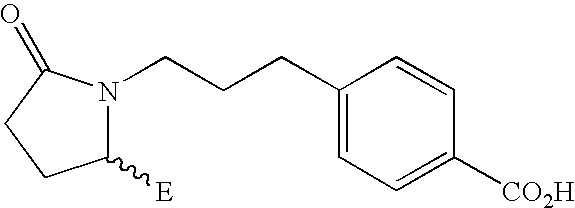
N1(CCCC2=CC=C([CO2H])C=C2)C([E])CCC1=O
